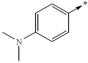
C1=C(N(C)C)C=CC(->*)=C1
